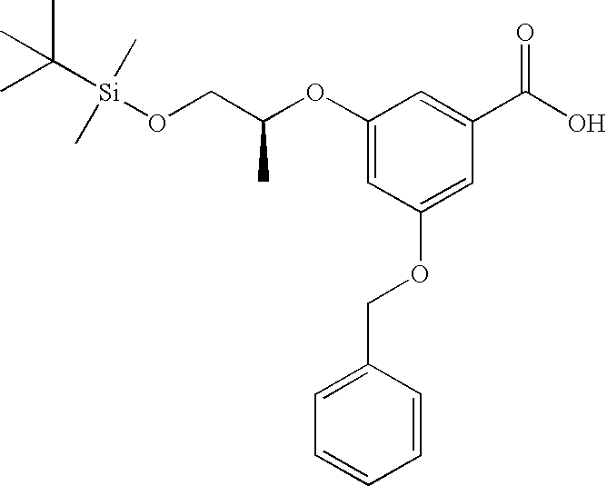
O(CC(OC1=CC(OCC2=CC=CC=C2)=CC(C(=O)O)=C1)C)[Si](C(C)(C)C)(C)C
